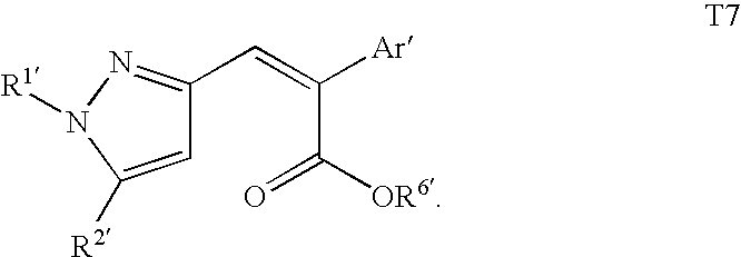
C1=C([R2])N([R1])N=C1C=C([Ar])C([OR6])=O
